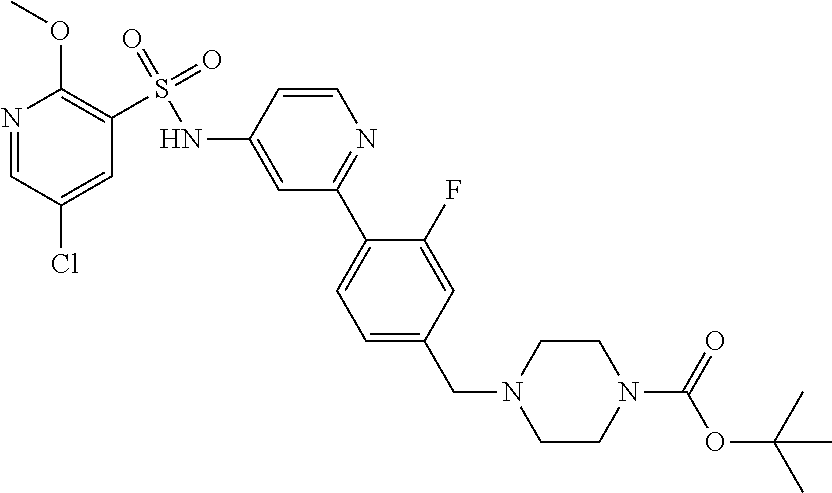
N1=C(C2=CC=C(CN3CCN(C(=O)OC(C)(C)C)CC3)C=C2F)C=C(NS(C2=C(OC)N=CC(Cl)=C2)(=O)=O)C=C1
